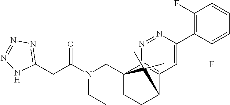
C12(CN(C(CC3=NN=NN3)=O)CC)CCC(C3=C1N=NC(C1=C(F)C=CC=C1F)=C3)C2(C)C
